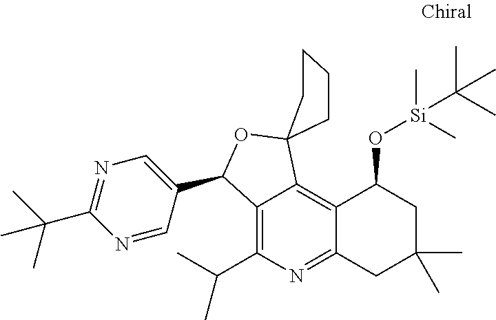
C12=C(C(C)C)N=C3C(=C1C1(OC2C2=CN=C(C(C)(C)C)N=C2)CCCC1)C(O[Si](C)(C)C(C)(C)C)CC(C)(C)C3
